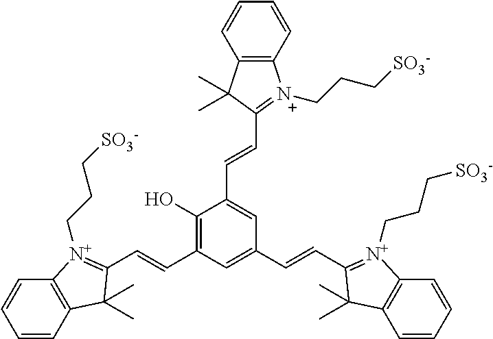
C1(O)=C(C=CC2=[N+](CCC[SO3-])C3=C(C=CC=C3)C2(C)C)C=C(C=CC2=[N+](CCC[SO3-])C3=C(C=CC=C3)C2(C)C)C=C1C=CC1=[N+](CCC[SO3-])C2=C(C=CC=C2)C1(C)C
